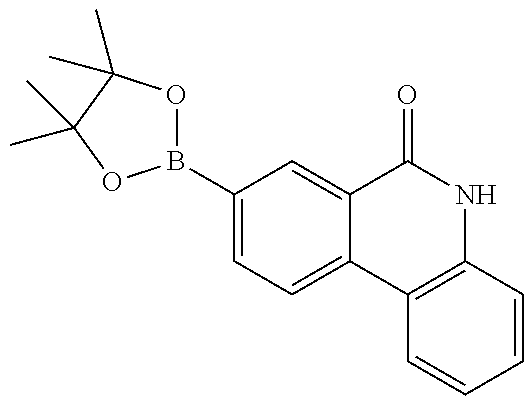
C1(B2OC(C)(C)C(C)(C)O2)=CC=C2C(=C1)C(=O)NC1=C2C=CC=C1
